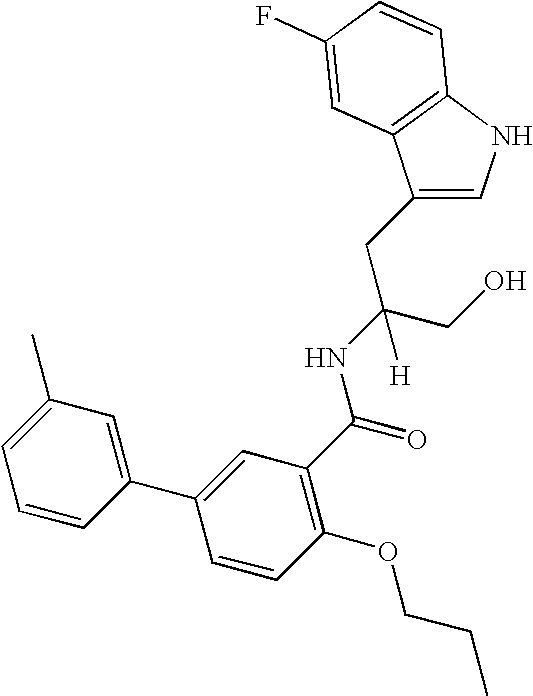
C1(CC(CO)(NC(=O)C2=C(OCCC)C=CC(C3=CC(C)=CC=C3)=C2)[H])=CNC2=C1C=C(F)C=C2
